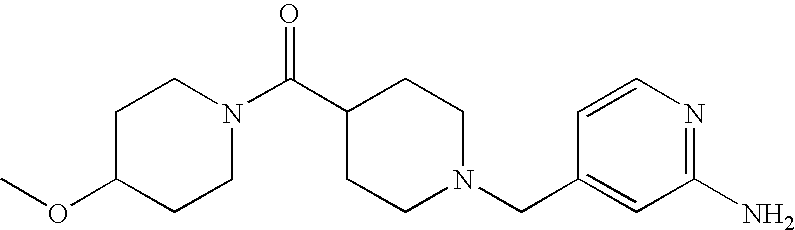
C1(OC)CCN(C(C2CCN(CC3=CC(N)=NC=C3)CC2)=O)CC1
